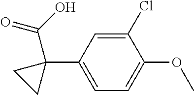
C1=C(C2(C(O)=O)CC2)C=C(Cl)C(OC)=C1
